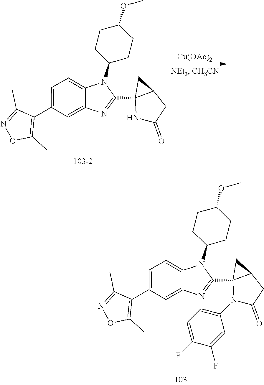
C1CC(N2C3=CC=C(C4=C(C)ON=C4C)C=C3N=C2C23NC(=O)CC2C3)CCC1OC.[Cu(OAc)2].C1CC(N2C3=CC=C(C4=C(C)ON=C4C)C=C3N=C2C23N(C4=CC=C(F)C(F)=C4)C(=O)CC2C3)CCC1OC
